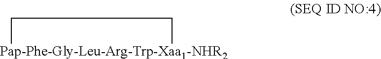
[Pap-Phe-Gly-Leu-Arg-Trp-Xaa1-NHR2]1CC1
